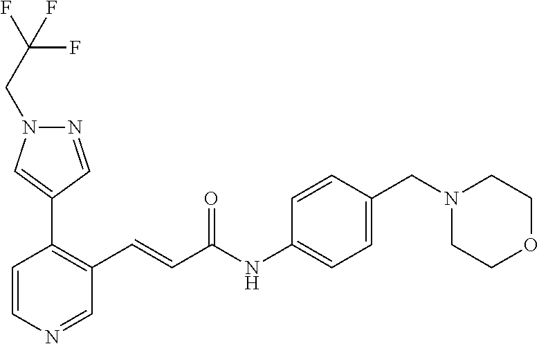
C1=CN=CC(C=CC(=O)NC2=CC=C(CN3CCOCC3)C=C2)=C1C1=CN(CC(F)(F)F)N=C1
